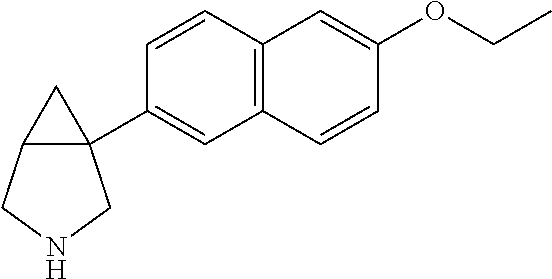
C12=C(C=CC(C34CC3CNC4)=C1)C=C(OCC)C=C2
